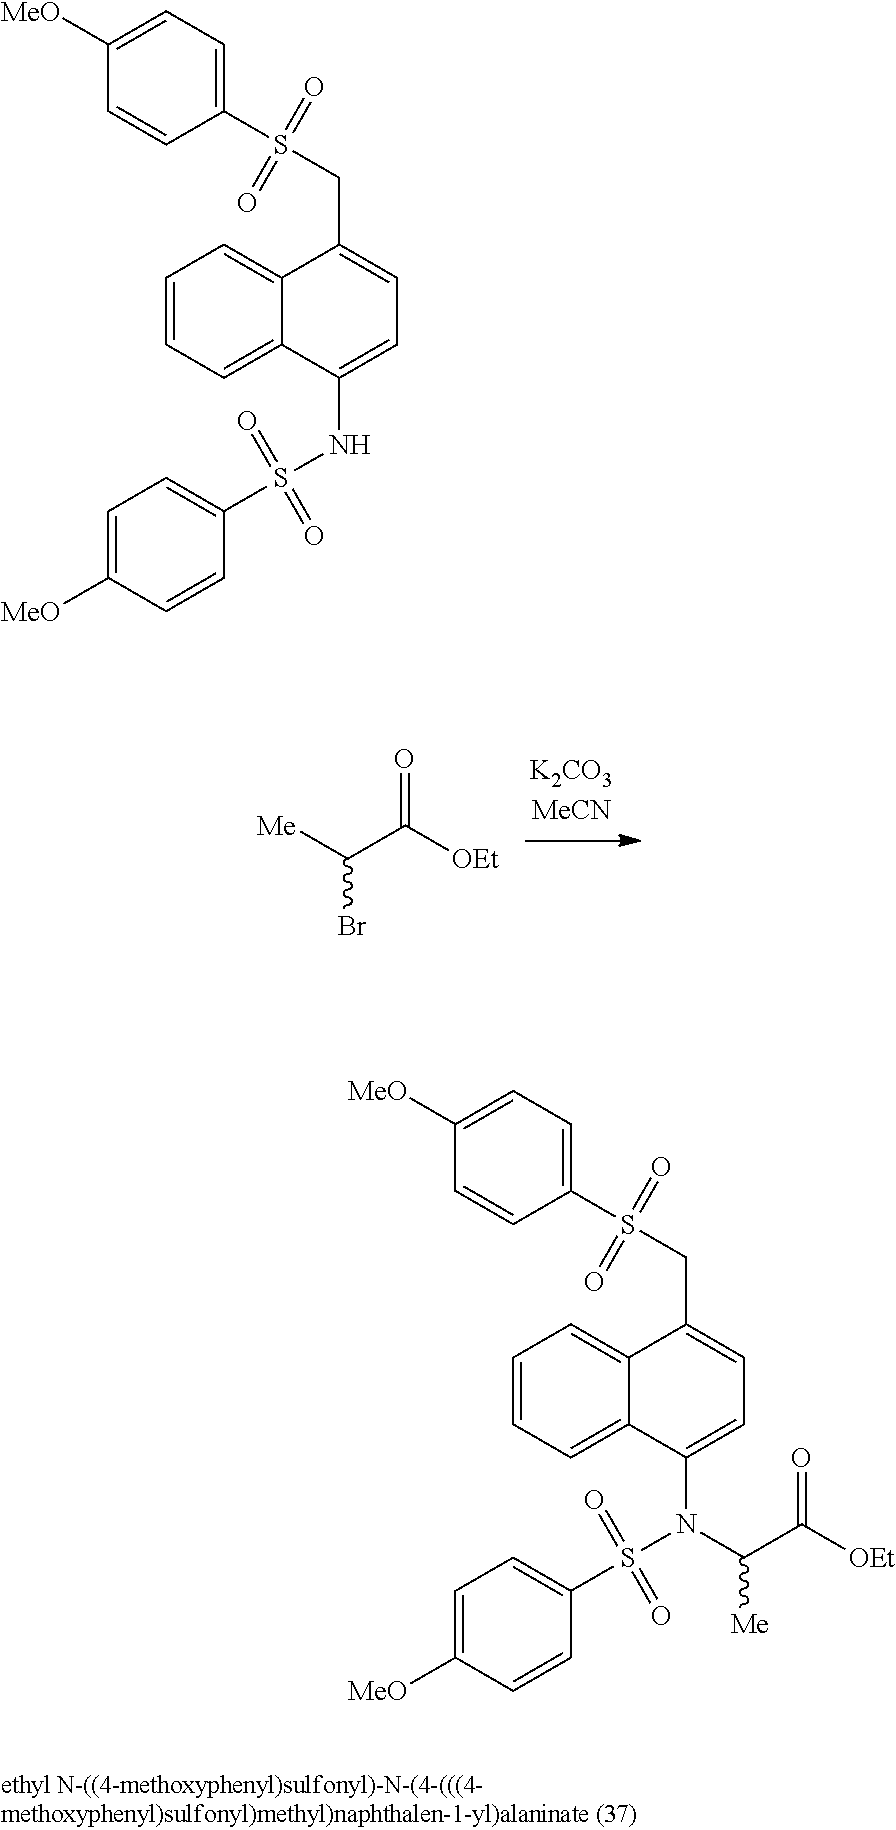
C(C([OEt])=O)([Me])Br.C1=CC=C2C(=C1)C(CS(C1=CC=C([MeO])C=C1)(=O)=O)=CC=C2N(C(C([OEt])=O)[Me])S(C1=CC=C([MeO])C=C1)(=O)=O.C1=CC=C2C(=C1)C(CS(C1=CC=C([MeO])C=C1)(=O)=O)=CC=C2NS(C1=CC=C([MeO])C=C1)(=O)=O
